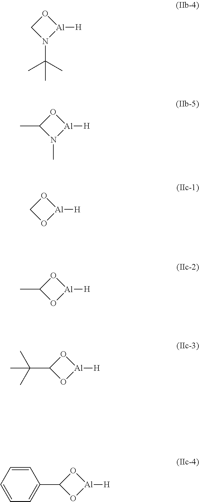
O1CN(C(C)(C)C)[Al]1[H].O1C(C)N(C)[Al]1[H].O1CO[Al]1[H].O1C(C)O[Al]1[H].O1C(C(C)(C)C)O[Al]1[H].O1C(C2=CC=CC=C2)O[Al]1[H]
